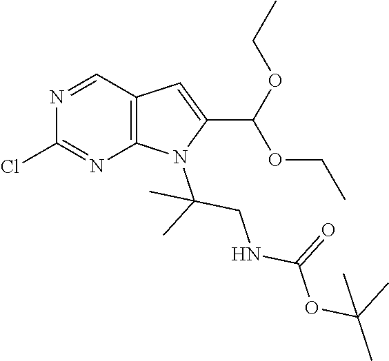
C12=C(N=C(Cl)N=C1)N(C(C)(CNC(OC(C)(C)C)=O)C)C(C(OCC)OCC)=C2
